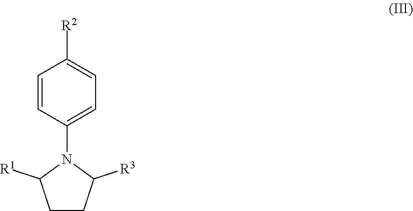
C1CC([R3])N(C2=CC=C([R2])C=C2)C1[R1]
